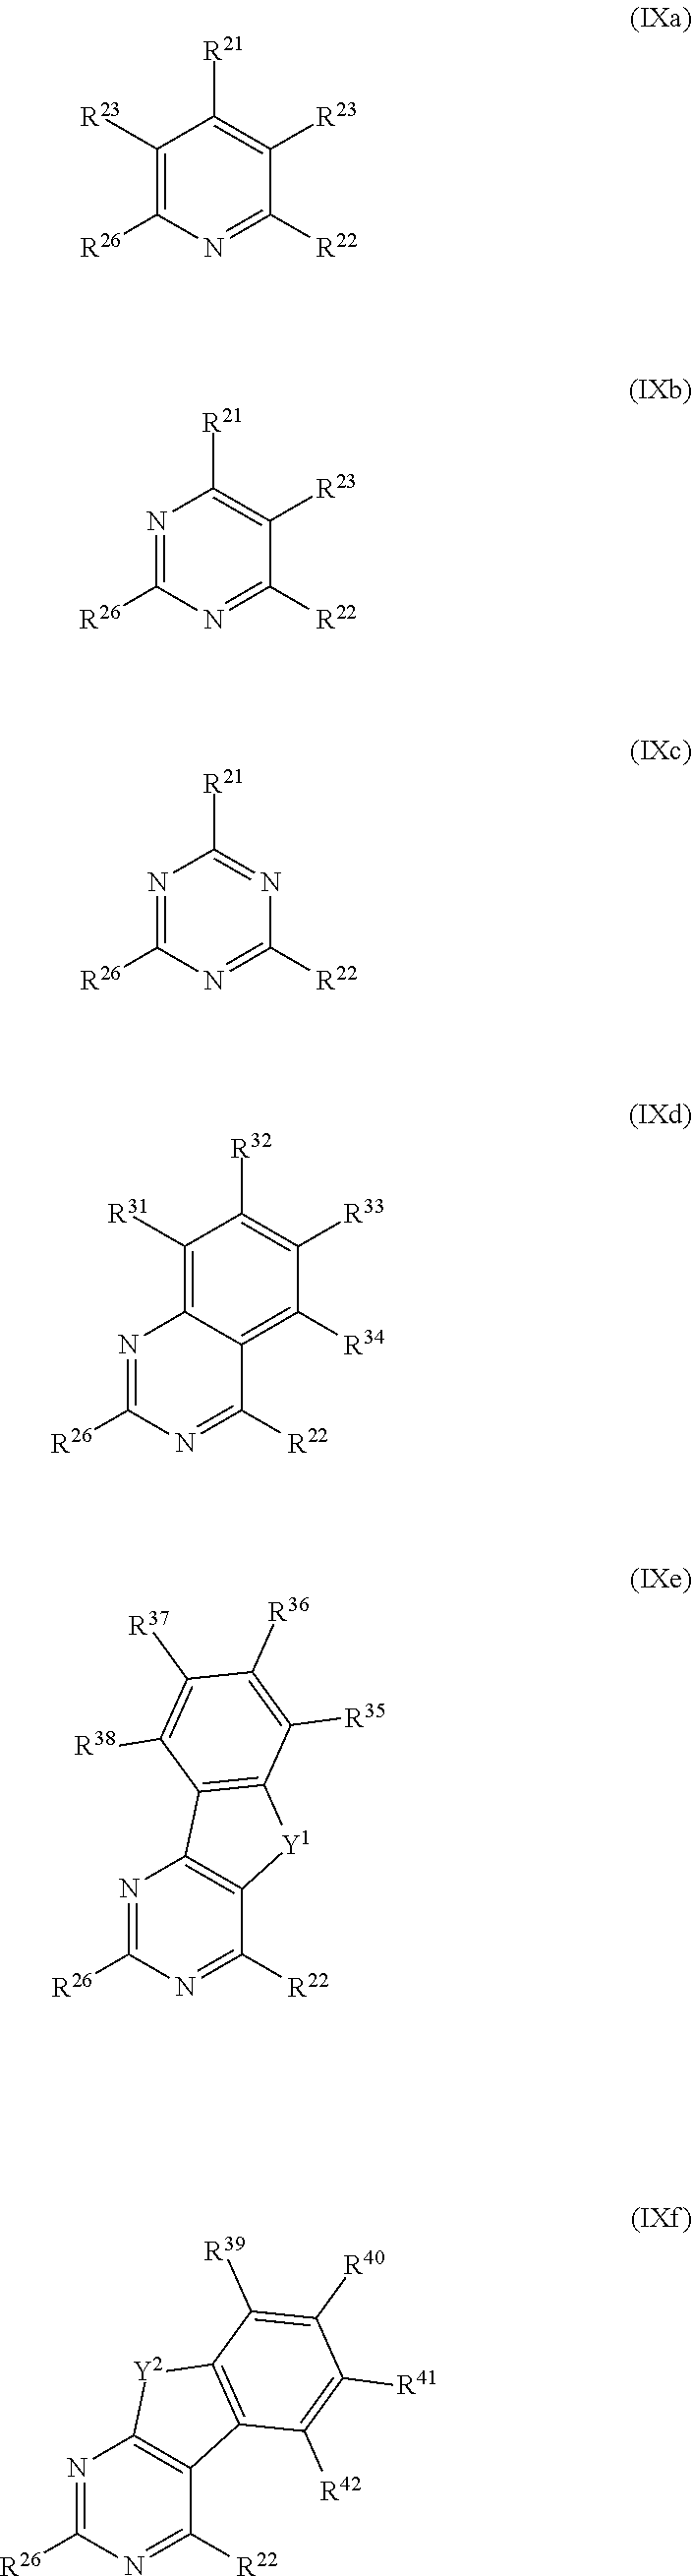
C1([R23])=C([R26])N=C([R22])C([R23])=C1[R21].N1=C([R26])N=C([R22])C([R23])=C1[R21].N1=C([R26])N=C([R22])N=C1[R21].N1=C([R26])N=C([R22])C2=C([R34])C([R33])=C([R32])C([R31])=C12.N1=C([R26])N=C([R22])C2=C1C1=C([Y1]2)C([R35])=C([R36])C([R37])=C1[R38].N1=C([R26])N=C([R22])C2=C1[Y2]C1=C2C([R42])=C([R41])C([R40])=C1[R39]
